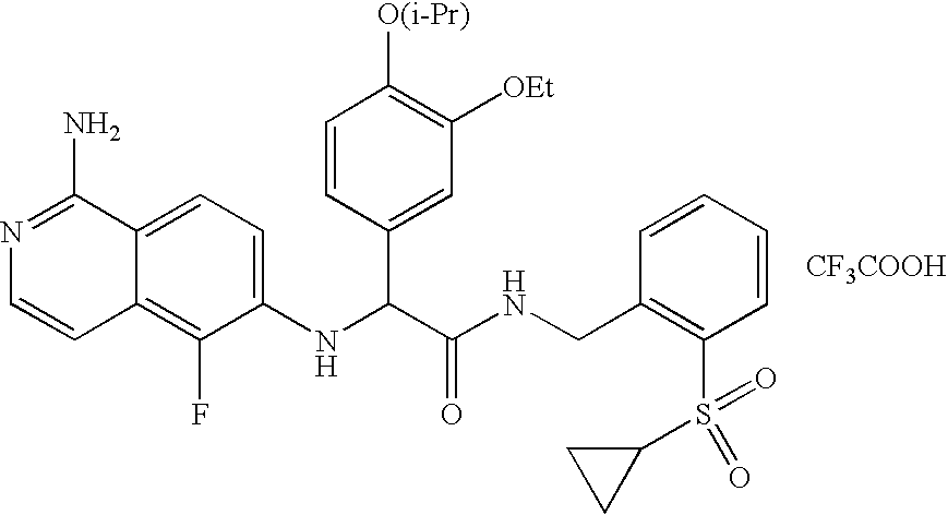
[CF3COOH].C1(NC(C(NCC2=C(S(=O)(C3CC3)=O)C=CC=C2)=O)C2=CC([OEt])=C([O(i-Pr)])C=C2)=CC=C2C(=C1F)C=CN=C2N
